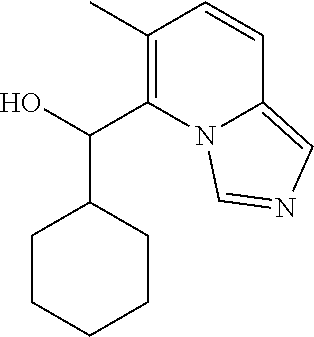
C1(C)=C(C(C2CCCCC2)O)N2C(=CN=C2)C=C1
